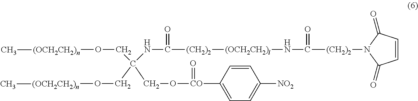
O(CC(CO[CO](=O)C1=CC=C([NO2])C=C1)(NC([(CH2)2][(OCH2CH2)l]NC(=O)[(CH2)2]N1C(=O)C=CC1=O)=O)CO[(OCH2CH2)n]C)[(OCH2CH2)n]C
